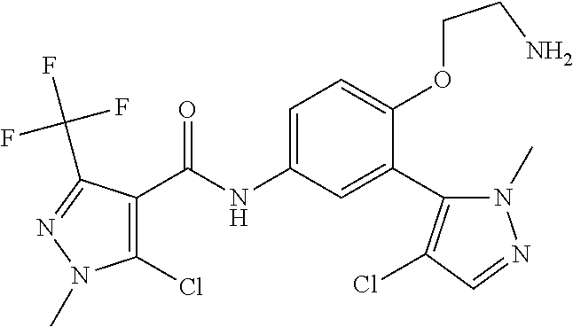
C1(Cl)=C(C(=O)NC2=CC=C(OCCN)C(C3=C(Cl)C=NN3C)=C2)C(C(F)(F)F)=NN1C
